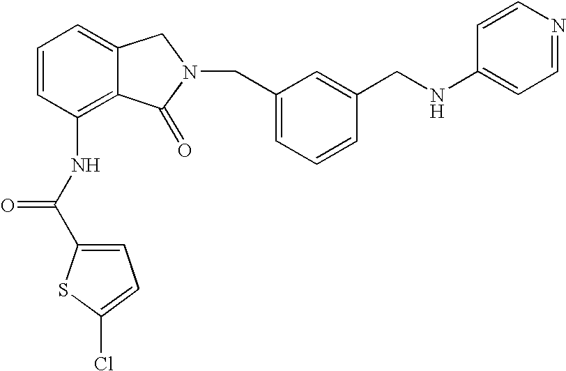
C1=C2C(=C(NC(C3=CC=C(Cl)S3)=O)C=C1)C(=O)N(CC1=CC=CC(CNC3=CC=NC=C3)=C1)C2
